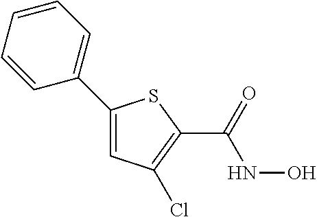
C1=CC=CC(C2=CC(Cl)=C(C(=O)NO)S2)=C1
